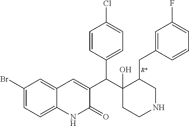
C1(Br)=CC=C2C(=C1)C=C(C(C1(O)CCNCC1CC1=CC(F)=CC=C1)C1=CC=C(Cl)C=C1)C(=O)N2.[R*]
